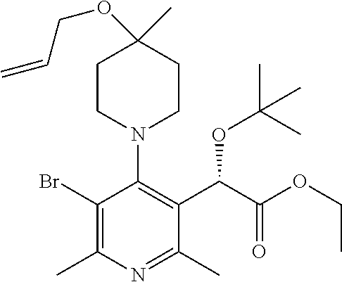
C1(Br)=C(C)N=C(C)C(C(C(OCC)=O)OC(C)(C)C)=C1N1CCC(C)(OCC=C)CC1
